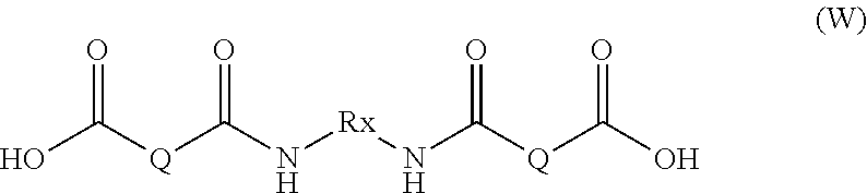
OC([Q]C(N[Rx]NC([Q]C(O)=O)=O)=O)=O
